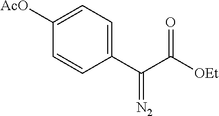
C1(C(C([OEt])=O)=[N2])=CC=C([AcO])C=C1
